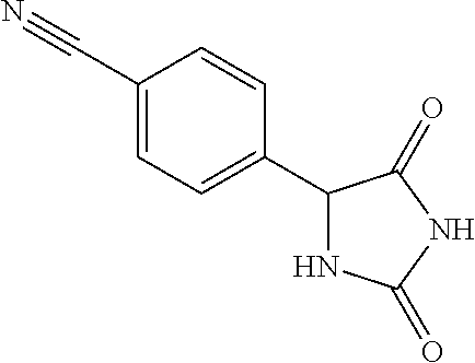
C1=CC(C#N)=CC=C1C1NC(=O)NC1=O
